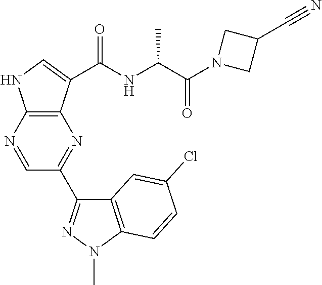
C12=C(N=CC(C3=NN(C)C4=C3C=C(Cl)C=C4)=N1)NC=C2C(=O)NC(C(N1CC(C#N)C1)=O)C
